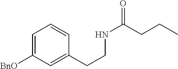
C1=C([BnO])C=C(CCNC(=O)CCC)C=C1
